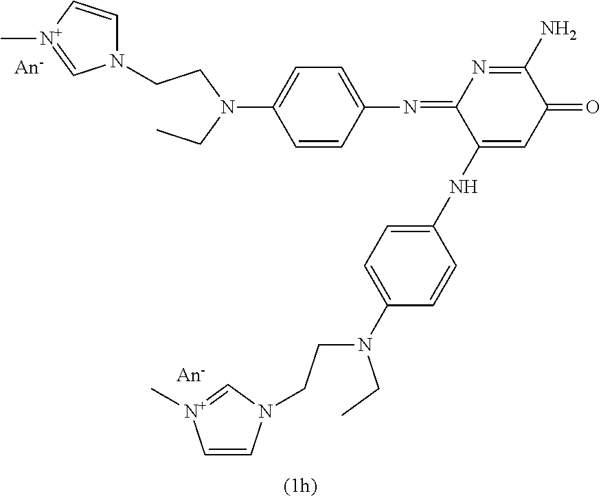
C1=CC(N=C2C(NC3=CC=C(N(CCN4C=C[N+](C)=C4)CC)C=C3)=CC(=O)C(N)=N2)=CC=C1N(CC)CCN1C=C[N+](C)=C1
